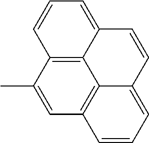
C1=CC=C2C3=C1C=C(C)C1=C3C(=CC=C1)C=C2
